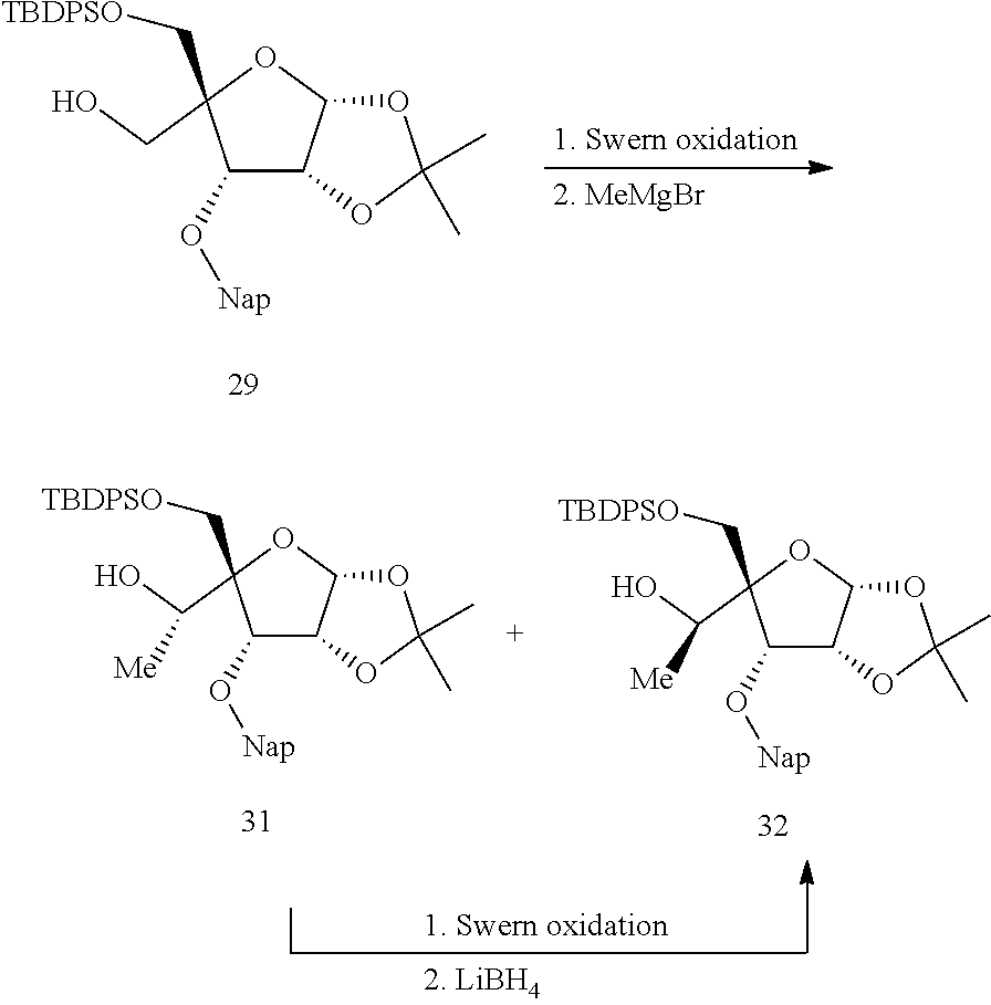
C1(O[Nap])C2C(OC1(C[TBDPSO])CO)OC(C)(C)O2.C1(O[Nap])C2C(OC1(C(O)[Me])C[TBDPSO])OC(C)(C)O2.C1(O[Nap])C2C(OC1(C(O)[Me])C[TBDPSO])OC(C)(C)O2
